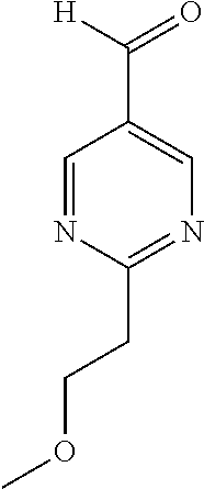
C1=NC(CCOC)=NC=C1C([H])=O
